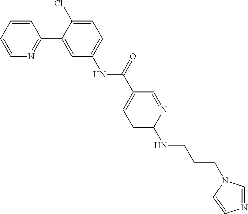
C1=CN=C(C2=CC(NC(C3=CC=C(NCCCN4C=NC=C4)N=C3)=O)=CC=C2Cl)C=C1
